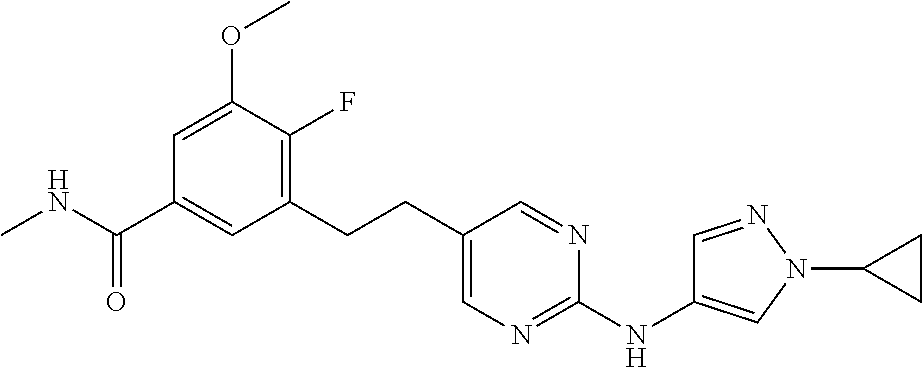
C1=C(OC)C(F)=C(CCC2=CN=C(NC3=CN(C4CC4)N=C3)N=C2)C=C1C(NC)=O
